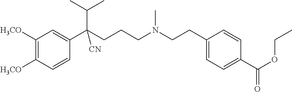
C1([H3CO])=C([H3CO])C=CC(C(CCCN(CCC2=CC=C(C(OCC)=O)C=C2)C)(C(C)C)[CN])=C1
